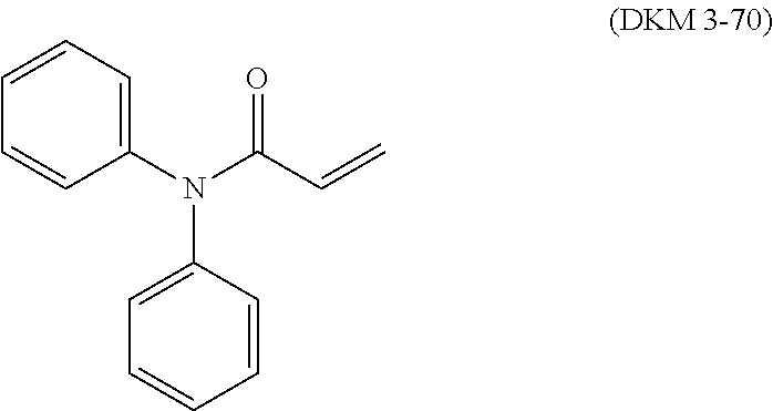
C1=CC(N(C(=O)C=C)C2=CC=CC=C2)=CC=C1
